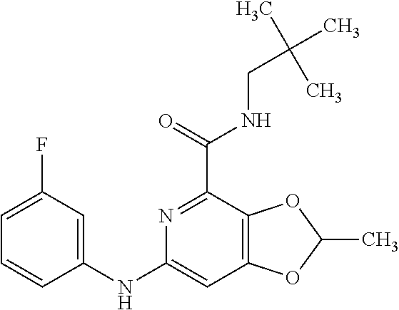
C1=C(F)C=C(NC2=CC3=C(C(C(=O)NCC(C)(C)C)=N2)OC(C)O3)C=C1
